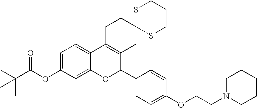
C1=C(OC(C(C)(C)C)=O)C=C2C(=C1)C1=C(C(C3=CC=C(OCCN4CCCCC4)C=C3)O2)CC2(CC1)SCCCS2
